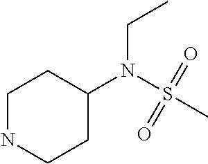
C1NCCC(N(S(C)(=O)=O)CC)C1
